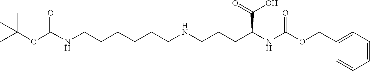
CC(OC(NCCCCCCNCCCC(NC(OCC1=CC=CC=C1)=O)C(=O)O)=O)(C)C
